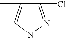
C1(Cl)=NNC=C1C
